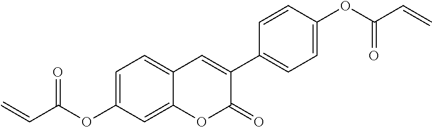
C1=C(OC(=O)C=C)C=C2C(=C1)C=C(C1=CC=C(OC(C=C)=O)C=C1)C(=O)O2
